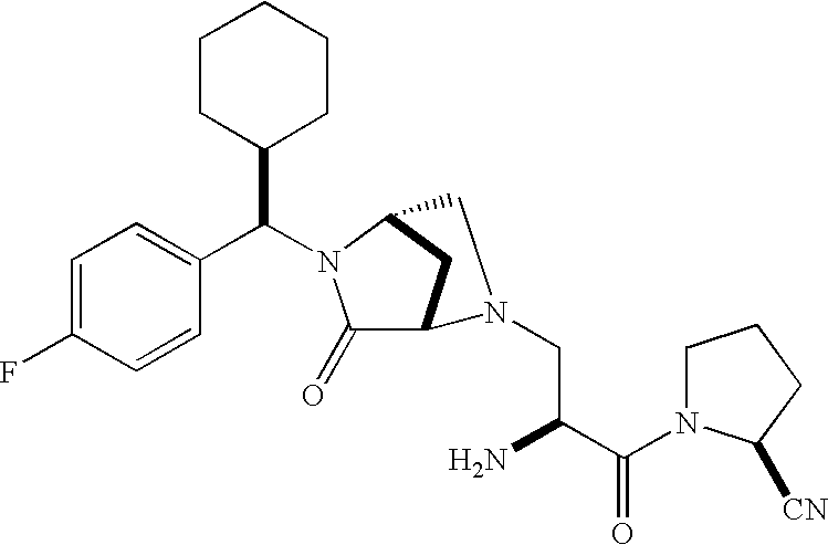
C1=C(F)C=CC(C(N2C(=O)C3CC2CN3CC(C(N2CCCC2[CN])=O)N)C2CCCCC2)=C1
